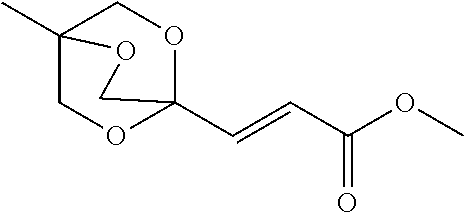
O1C2(C=CC(OC)=O)OCC(C)(C1)OC2
